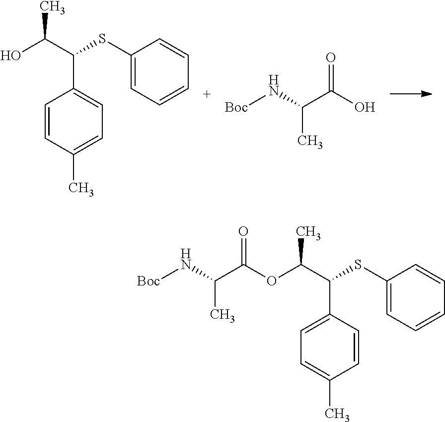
C(C)(C(SC1=CC=CC=C1)C1=CC=C(C)C=C1)O.N(C(C(O)=O)C)[Boc].C(C)(C(SC1=CC=CC=C1)C1=CC=C(C)C=C1)OC(C(N[Boc])C)=O
